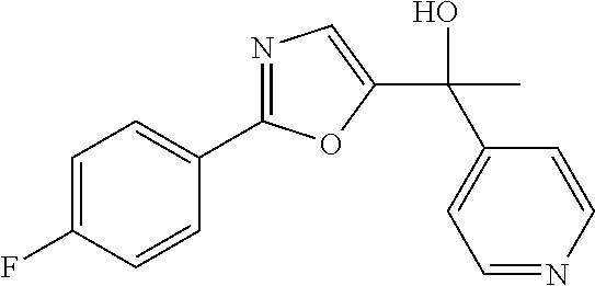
C1=C(F)C=CC(C2=NC=C(C(O)(C)C3=CC=NC=C3)O2)=C1
